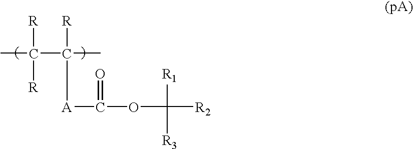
CC(C([R])([A]C(=O)OC([R1])([R3])[R2])C)([R])[R]
